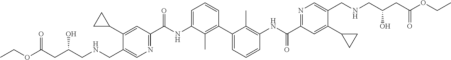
C1(C2CC2)=CC(C(NC2=CC=CC(C3=CC=CC(NC(C4=NC=C(CNCC(CC(OCC)=O)O)C(C5CC5)=C4)=O)=C3C)=C2C)=O)=NC=C1CNCC(CC(OCC)=O)O
